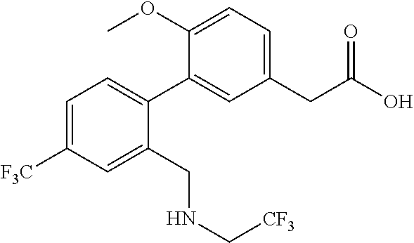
C1(CC(O)=O)=CC=C(OC)C(C2=CC=C([F3C])C=C2CNC[CF3])=C1
